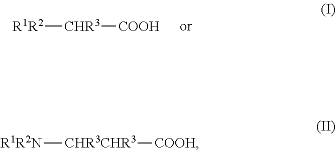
[R1R2][CHR3][COOH].[R1R2N][CHR3CHR3][COOH]
